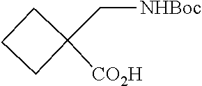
C1CCC1(C[NHBoc])[CO2H]
